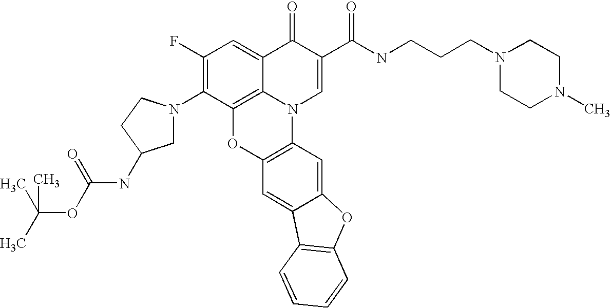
C1(F)=C(N2CC(NC(OC(C)(C)C)=O)CC2)C2=C3C(=C1)C(=O)C(C(=O)NCCCN1CCN(C)CC1)=CN3C1=C(O2)C=C2C(=C1)OC1=C2C=CC=C1
